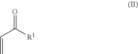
C(C(=O)[R1])=C
